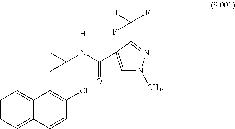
C1=CC=C2C(=C1)C(C1C(N(C(=O)C3=CN(C)N=C3C([H])(F)F)[H])C1)=C(Cl)C=C2
